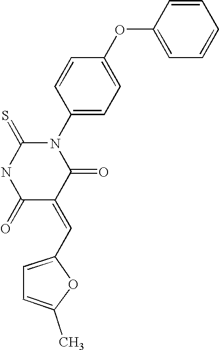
N1(C2=CC=C(OC3=CC=CC=C3)C=C2)C(=S)NC(=O)C(=CC2=CC=C(C)O2)C1=O
